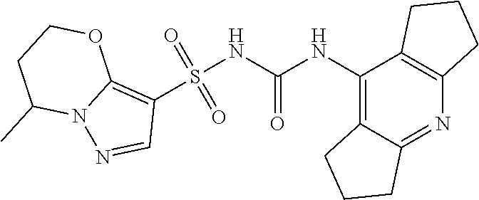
S(NC(NC1=C2C(=NC3=C1CCC3)CCC2)=O)(C1=C2N(N=C1)C(C)CCO2)(=O)=O
